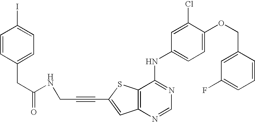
C12=C(SC(C#CCNC(=O)CC3=CC=C(I)C=C3)=C1)C(NC1=CC=C(OCC3=CC(F)=CC=C3)C(Cl)=C1)=NC=N2
